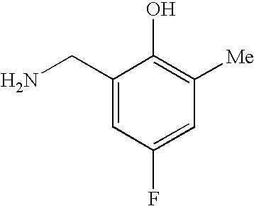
C(C1=CC(F)=CC([Me])=C1O)N
